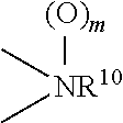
[NR10]([(O)m])(C)C
